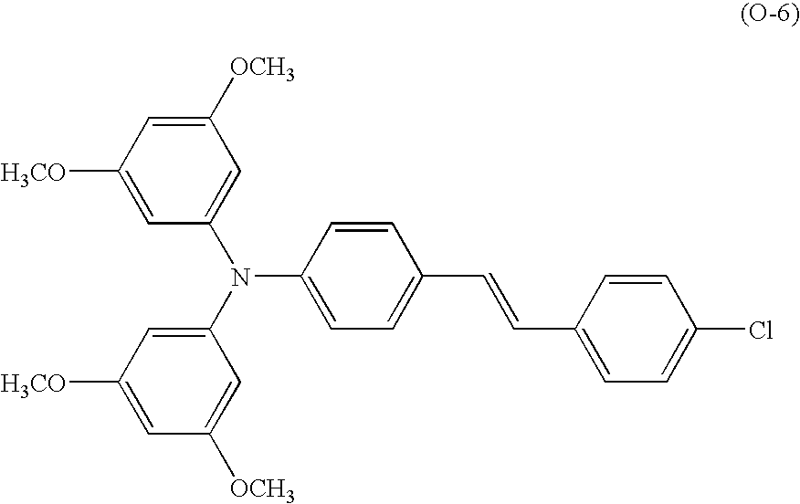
C1([OCH3])=CC([H3CO])=CC(N(C2=CC([H3CO])=CC([OCH3])=C2)C2=CC=C(C=CC3=CC=C(Cl)C=C3)C=C2)=C1
